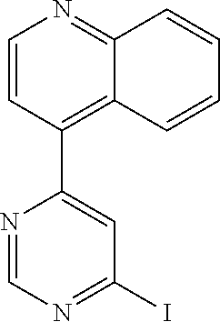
C1(C2=CC(I)=NC=N2)=C2C(=NC=C1)C=CC=C2
